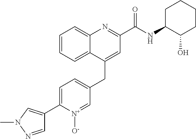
C1=C(C2=CN(C)N=C2)[N+]([O-])=CC(CC2=CC(C(NC3C(O)CCCC3)=O)=NC3=CC=CC=C23)=C1
